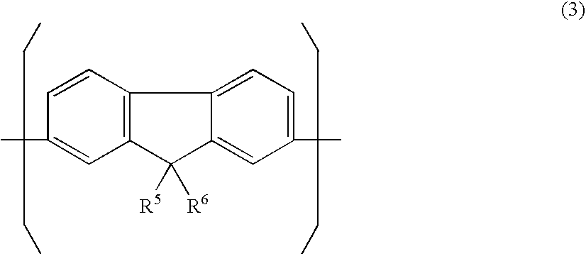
C1(C)=CC2=C(C=C1)C1=CC=C(C)C=C1C2([R5])[R6]
